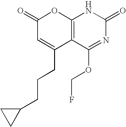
C12=C(C(OCF)=NC(=O)N1)C(CCCC1CC1)=CC(=O)O2
